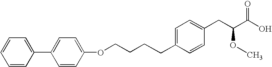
C(CCCOC1=CC=C(C2=CC=CC=C2)C=C1)C1=CC=C(CC(C(O)=O)OC)C=C1
